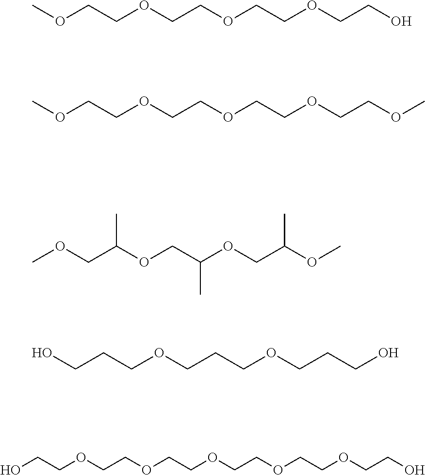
COCCOCCOCCOCCO.COCCOCCOCCOCCOC.COCC(OCC(OCC(OC)C)C)C.C(CCOCCCOCCCO)O.OCCOCCOCCOCCOCCOCCO
